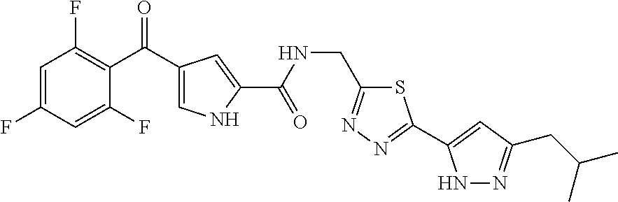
C1=C(F)C=C(F)C(C(=O)C2=CNC(C(NCC3=NN=C(C4=CC(CC(C)C)=NN4)S3)=O)=C2)=C1F
